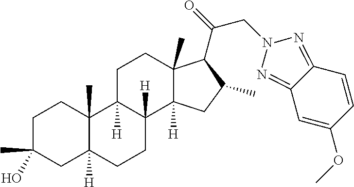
C1C(C)(O)CC2([H])C(C)(C1)C1([H])C([H])(CC2)C2([H])C(C)(CC1)C(C(=O)CN1N=C3C(=N1)C=CC(OC)=C3)C(C)C2
